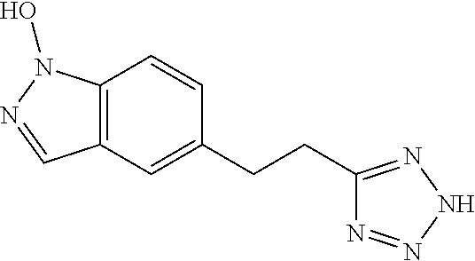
C12=C(C=C(CCC3=NNN=N3)C=C1)C=NN2O
